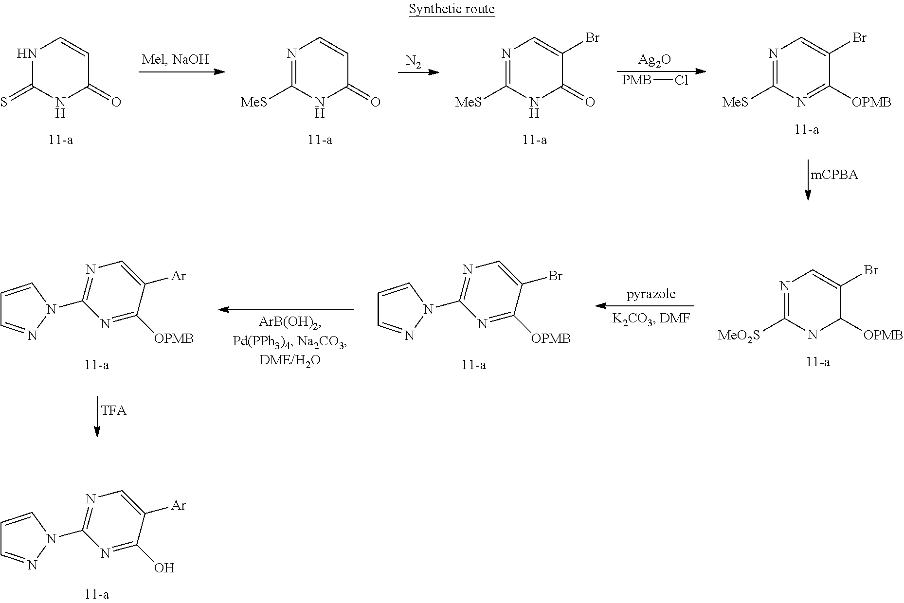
C1=CN(C2=NC=C([Ar])C(O)=N2)N=C1.N1C(=S)NC(=O)C=C1.N1=C([MeS])NC(=O)C=C1.[N2].N1=C([MeS])NC(=O)C(Br)=C1.[Ag2O].[PMB]Cl.N1=C([MeS])N=C([OPMB])C(Br)=C1.N1=C([MeO2S])NC([OPMB])C(Br)=C1.C1=CN(C2=NC=C(Br)C([OPMB])=N2)N=C1.C1=CN(C2=NC=C([Ar])C([OPMB])=N2)N=C1
